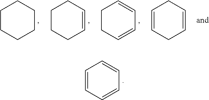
C1=CC=CC=C1.C1=CCC=CC1.C1CC=CC=C1.C1CCC=CC1.C1CCCCC1
